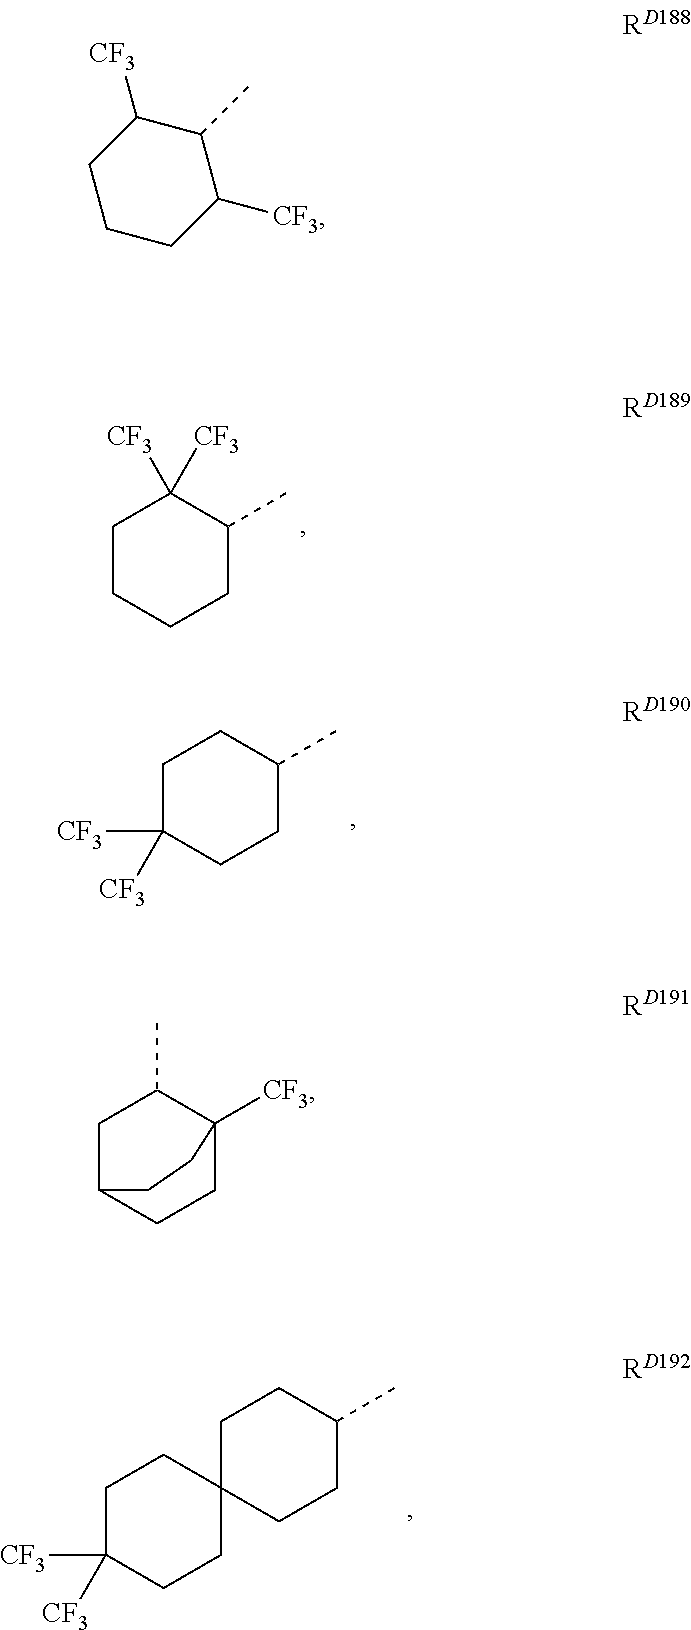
C1CCCC(C)C1([CF3])[CF3].C1C([CF3])([CF3])CCC(C)C1.C1C2CCC([CF3])(C1C)CC2.C1C([CF3])([CF3])CCC2(C1)CCC(C)CC2.C1CCC([CF3])C(C)C1[CF3]
